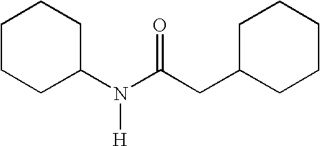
C1CCC(N(C(CC2CCCCC2)=O)[H])CC1
